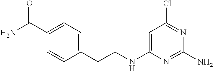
C1=C(NCCC2=CC=C(C(N)=O)C=C2)N=C(N)N=C1Cl
